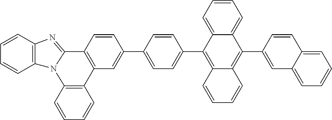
C1=CC2=C(C=C1)N1C(=NC3=C1C=CC=C3)C1=C2C=C(C2=CC=C(C3=C4C(=C(C5=CC6=CC=CC=C6C=C5)C5=CC=CC=C35)C=CC=C4)C=C2)C=C1
